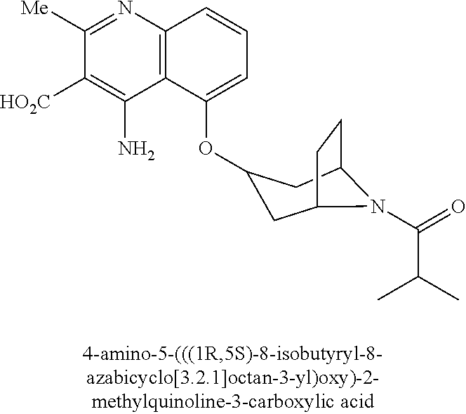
C1([Me])=NC2=C(C(N)=C1[HO2C])C(OC1CC3CCC(C1)N3C(=O)C(C)C)=CC=C2
